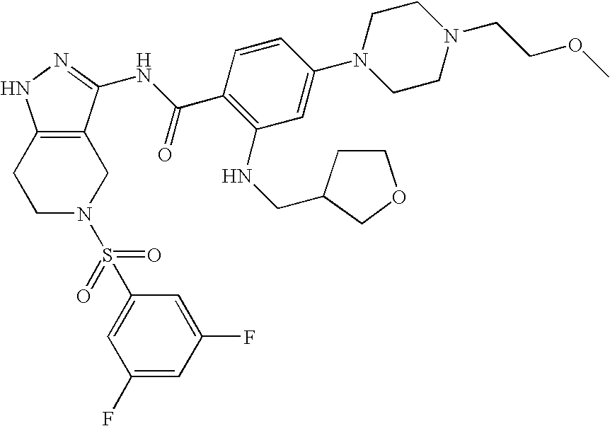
C1C2=C(CCN1S(C1=CC(F)=CC(F)=C1)(=O)=O)NN=C2NC(C1=C(NCC2COCC2)C=C(N2CCN(CCOC)CC2)C=C1)=O
